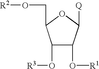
C1(O[R3])C(O[R1])C([Q])OC1CO[R2]
